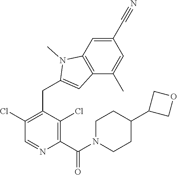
C1(Cl)=C(CC2=CC3=C(C=C(C#N)C=C3C)N2C)C(Cl)=C(C(=O)N2CCC(C3COC3)CC2)N=C1
